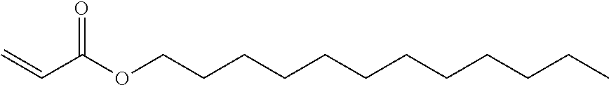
C=CC(OCCCCCCCCCCCC)=O
